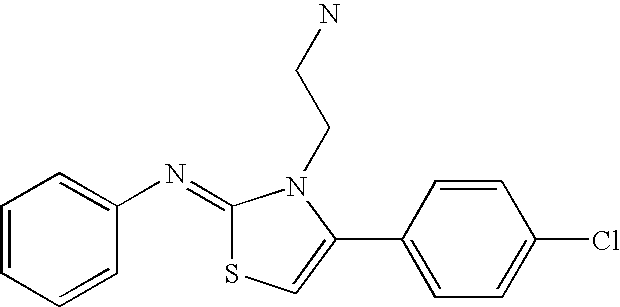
C1=CC=CC(N=C2SC=C(C3=CC=C(Cl)C=C3)N2CCN)=C1
